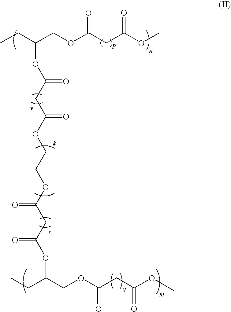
O=C(CC(OC)=O)OCC(CC)OC(CC(OCCOC(CC(OC(COC(CC(OC)=O)=O)CC)=O)=O)=O)=O
